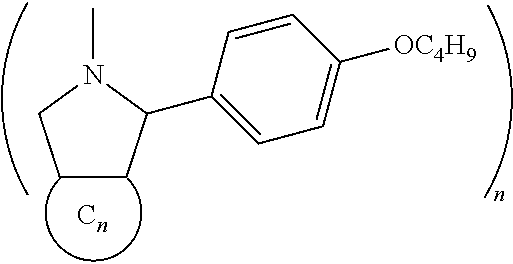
C1CC(C2=CC=C([OC4H9])C=C2)N(C)C1
